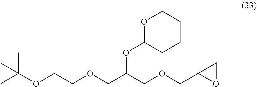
CC(OCCOCC(COCC1OC1)OC1CCCCO1)(C)C
